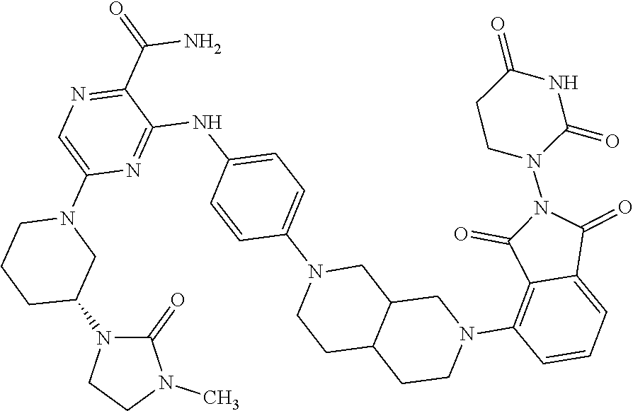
C1(=O)N(C2CN(C3=CN=C(C(=O)N)C(NC4=CC=C(N5CCC6C(C5)CN(C5=C7C(=CC=C5)C(=O)N(N5C(=O)NC(=O)CC5)C7=O)CC6)C=C4)=N3)CCC2)CCN1C
